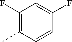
C1(F)=C(C)C=CC(F)=C1
